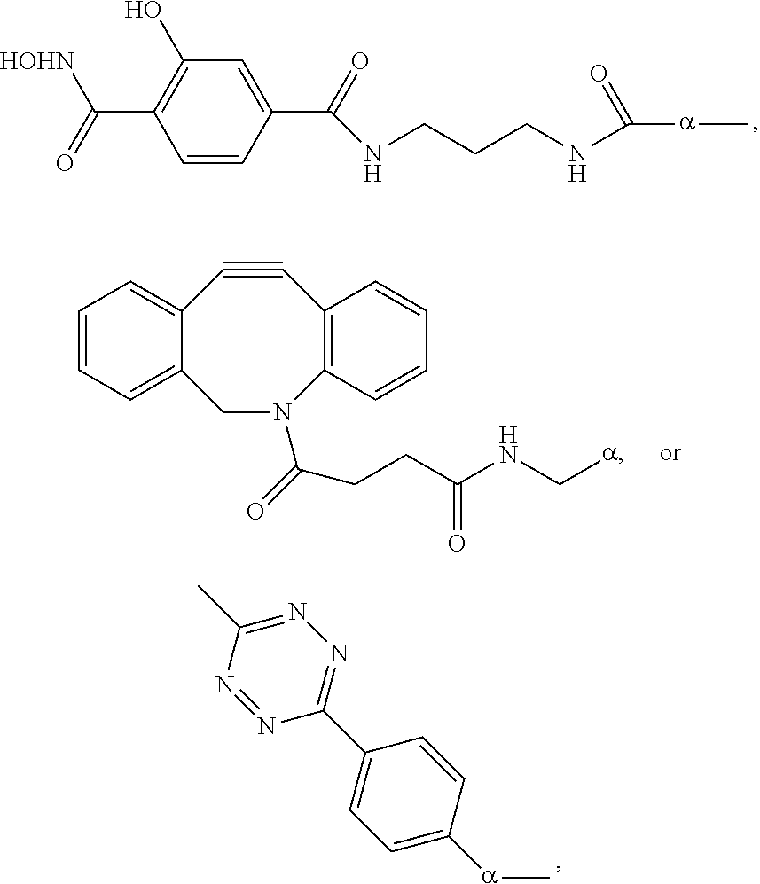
C1=CC(C(=O)NCCCNC([a]C)=O)=CC(O)=C1C(=O)[HOHN].C1#CC2=CC=CC=C2CN(C(=O)CCC(NC[a])=O)C2=C1C=CC=C2.N1=C(C)N=NC(C2=CC=C([a]C)C=C2)=N1
